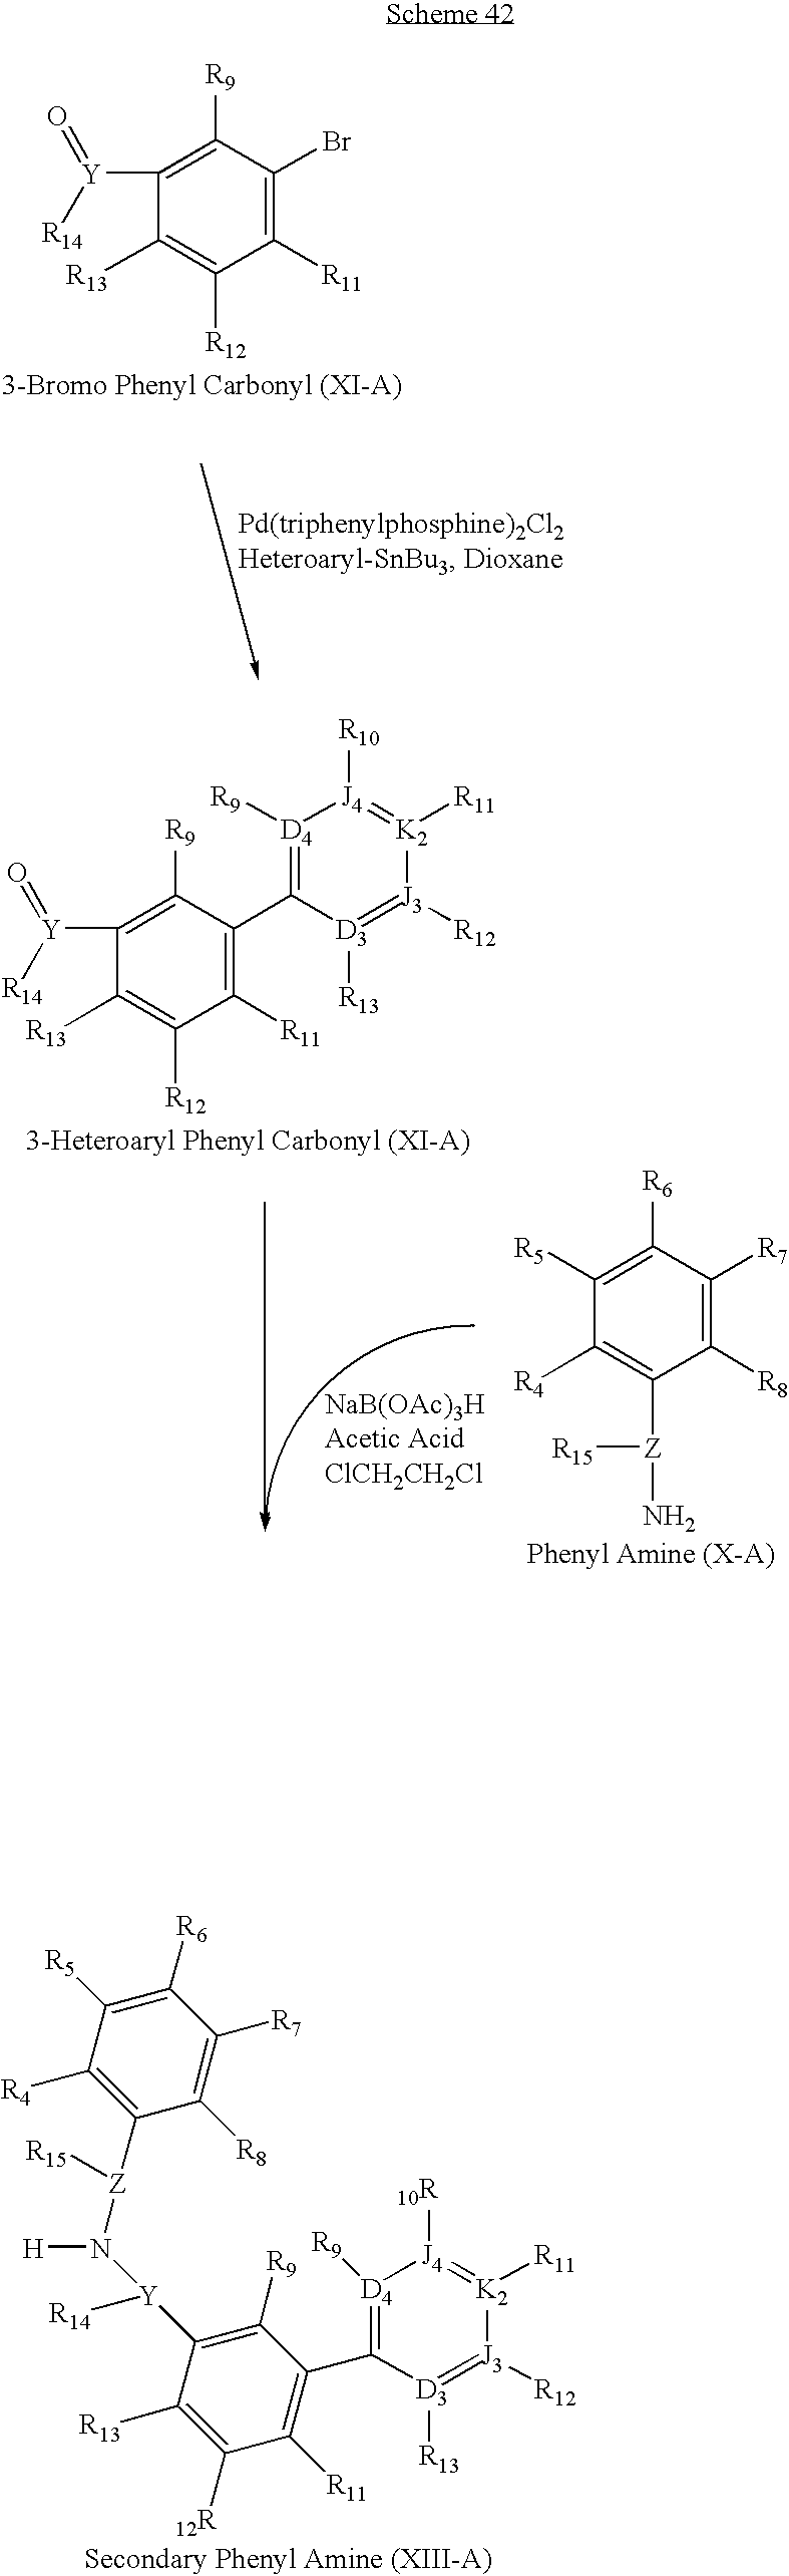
C1([R11])=C(Br)C([R9])=C([Y]([R14])=O)C([R13])=C1[R12].C1([R11])=C(C2=[D4]([R9])[J4]([R10])=[K2]([R11])[J3]([R12])=[D3]2[R13])C([R9])=C([Y]([R14])=O)C([R13])=C1[R12].C1([R8])=C([R7])C([R6])=C([R5])C([R4])=C1[Z](N)[R15].C1([R6])=C([R5])C([R4])=C([Z]([R15])N([H])[Y](C2=C([R9])C(C3=[D4]([R9])[J4]([10R])=[K2]([R11])[J3]([R12])=[D3]3[R13])=C([R11])C([12R])=C2[R13])[R14])C([R8])=C1[R7]
